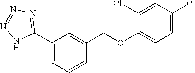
C1(C2=NN=NN2)=CC=CC(COC2=CC=C(Cl)C=C2Cl)=C1
